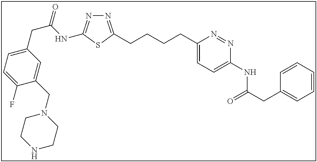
N1=C(CCCCC2=CC=C(NC(CC3=CC=CC=C3)=O)N=N2)SC(NC(CC2=CC=C(F)C(CN3CCNCC3)=C2)=O)=N1
